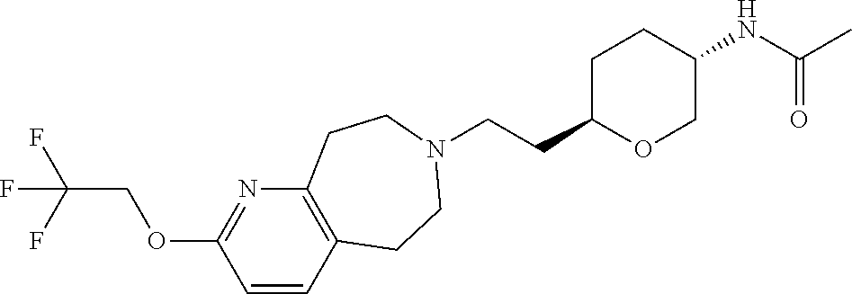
C(CC1OCC(NC(C)=O)CC1)N1CCC2=C(N=C(OCC(F)(F)F)C=C2)CC1
